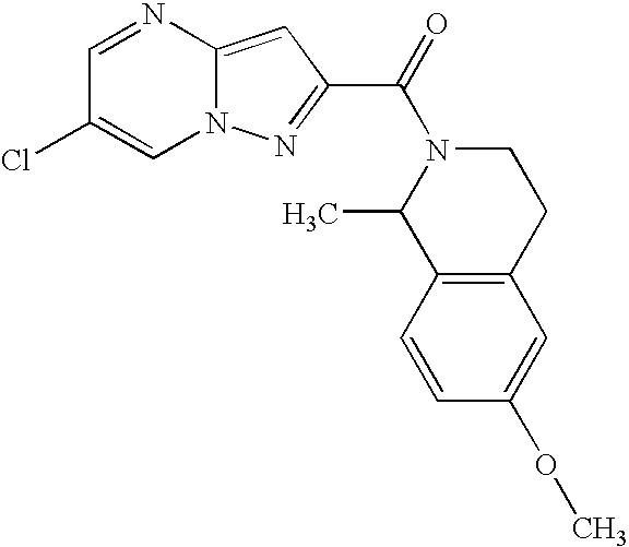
C1=NC2=CC(C(=O)N3C(C)C4=C(CC3)C=C(OC)C=C4)=NN2C=C1Cl
